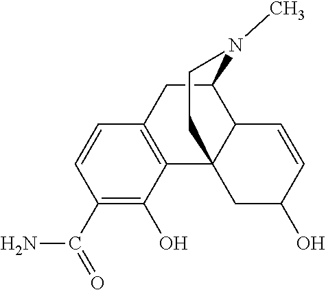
C1(C(=O)N)=C(O)C2=C(C=C1)CC1C3C2(CC(O)C=C3)CCN1C
